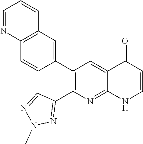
C12=C(C=C(C3=C(C4=NN(C)N=C4)N=C4C(=C3)C(=O)C=CN4)C=C1)C=CC=N2
